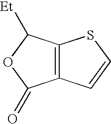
C12=C(C=CS1)C(=O)OC2[Et]
